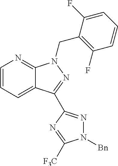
C1=CC=C2C(=N1)N(CC1=C(F)C=CC=C1F)N=C2C1=NN([Bn])C([F3C])=N1
